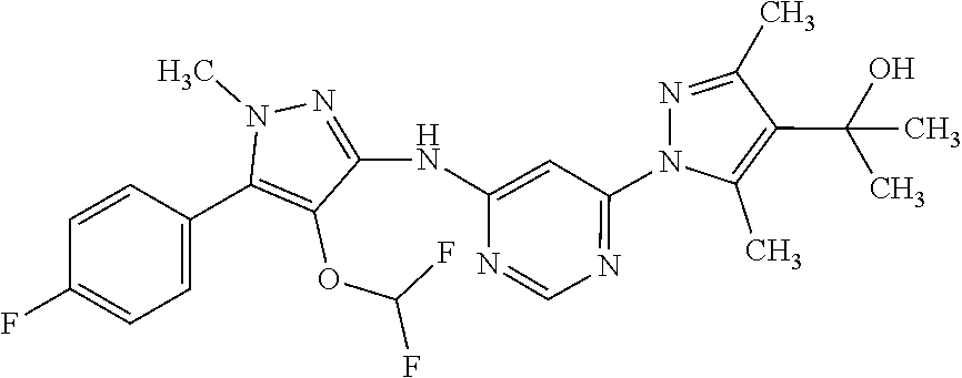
N(C1=CC(N2N=C(C)C(C(O)(C)C)=C2C)=NC=N1)C1=NN(C)C(C2=CC=C(F)C=C2)=C1OC(F)F
